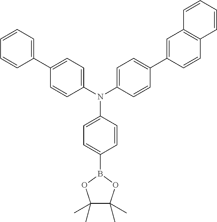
C1(C)(C)C(C)(C)OB(C2=CC=C(N(C3=CC=C(C4=CC=CC=C4)C=C3)C3=CC=C(C4=CC5=C(C=C4)C=CC=C5)C=C3)C=C2)O1
